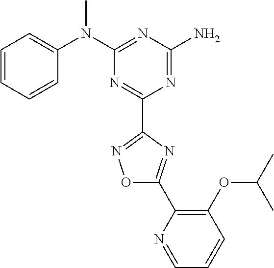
C1=CC=CC(N(C2=NC(N)=NC(C3=NOC(C4=C(OC(C)C)C=CC=N4)=N3)=N2)C)=C1
